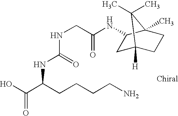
C(C(NC1CC2([H])CCC1(C)C2(C)C)=O)NC(NC(C(O)=O)CCCCN)=O
